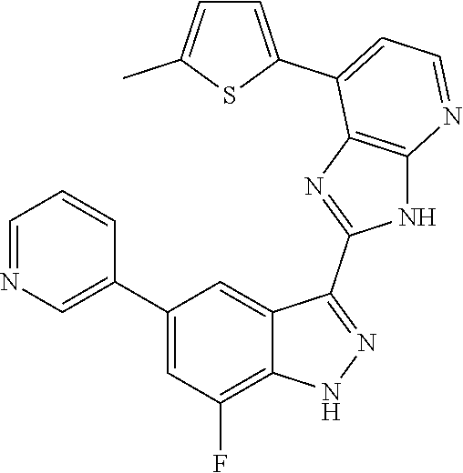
C1=NC=C(C2=CC(F)=C3C(=C2)C(C2=NC4=C(N2)N=CC=C4C2=CC=C(C)S2)=NN3)C=C1
